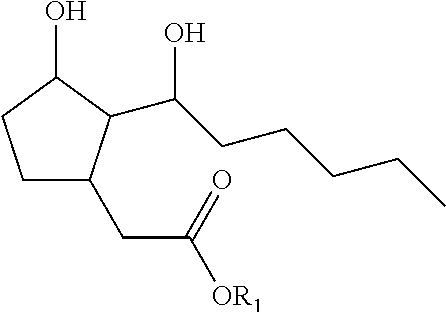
C1CC(O)C(C(CCCCC)O)C1CC([OR1])=O
